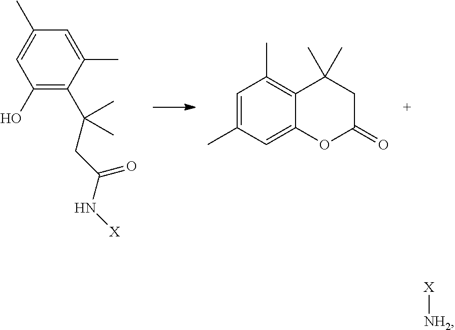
C1(O)=C(C(C)(C)CC(N[X])=O)C(C)=CC(C)=C1.C1=C(C)C=C2C(=C1C)C(C)(C)CC(=O)O2.[NH2][X]
